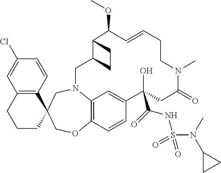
C12=C(C=CC(Cl)=C1)C1(CCC2)COC2=C3N(C1)CC1C(C(OC)C=CCCN(C)C(=O)CC(C(=O)NS(N(C)C4CC4)(=O)=O)(O)C(=C3)C=C2)CC1
